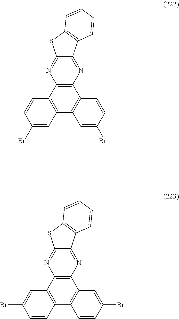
C1=CC2=C(C=C1Br)C1=C(C3=C2N=C2C(=N3)C3=C(S2)C=CC=C3)C=CC(Br)=C1.C1(Br)=CC2=C(C=C1)C1=C(C3=C2N=C2C(=N3)C3=C(S2)C=CC=C3)C=C(Br)C=C1
